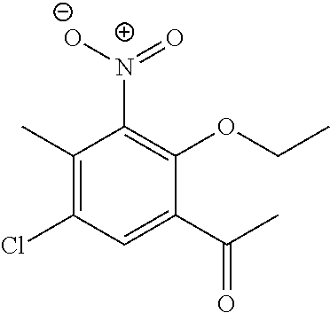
C1(C)=C(Cl)C=C(C(C)=O)C(OCC)=C1[N+]([O-])=O
